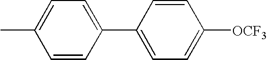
C1=CC(C2=CC=C(C)C=C2)=CC=C1[OCF3]
